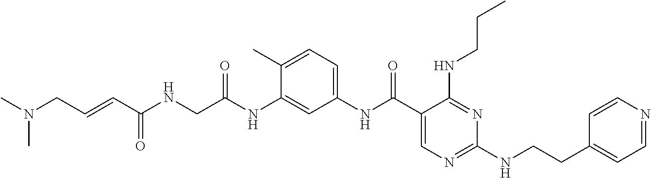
C1(NC(C2=CN=C(NCCC3=CC=NC=C3)N=C2NCCC)=O)=CC=C(C)C(NC(=O)CNC(=O)C=CCN(C)C)=C1
